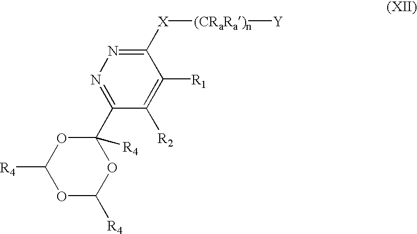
C1(C2([R4])OC([R4])OC([R4])O2)=NN=C([X][(CRaRa)n][Y])C([R1])=C1[R2]
